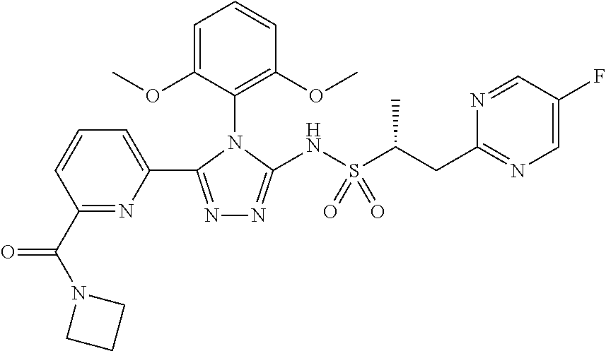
C1=CC=C(C2=NN=C(NS(C(CC3=NC=C(F)C=N3)C)(=O)=O)N2C2=C(OC)C=CC=C2OC)N=C1C(N1CCC1)=O
